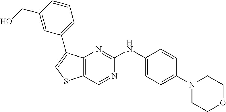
C1=CC(N2CCOCC2)=CC=C1NC1=NC2=C(C=N1)SC=C2C1=CC=CC(CO)=C1
